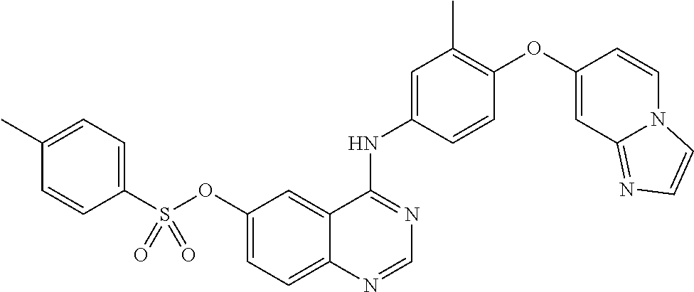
C12=CC=C(OS(C3=CC=C(C)C=C3)(=O)=O)C=C1C(NC1=CC(C)=C(OC3=CC4=NC=CN4C=C3)C=C1)=NC=N2
